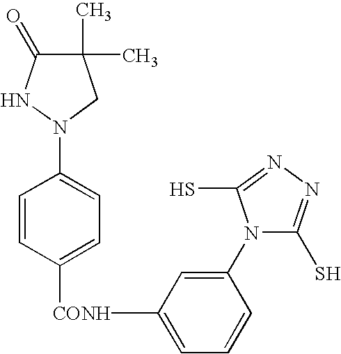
C1(C)(C)C(=O)NN(C2=CC=C([CONH])C=C2)C1.CC1=CC=CC(N2C(S)=NN=C2S)=C1
